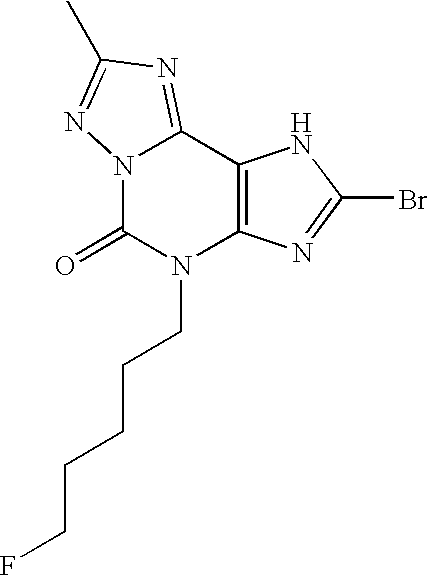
C12=C(C3=NC(C)=NN3C(=O)N1CCCCCF)NC(Br)=N2
